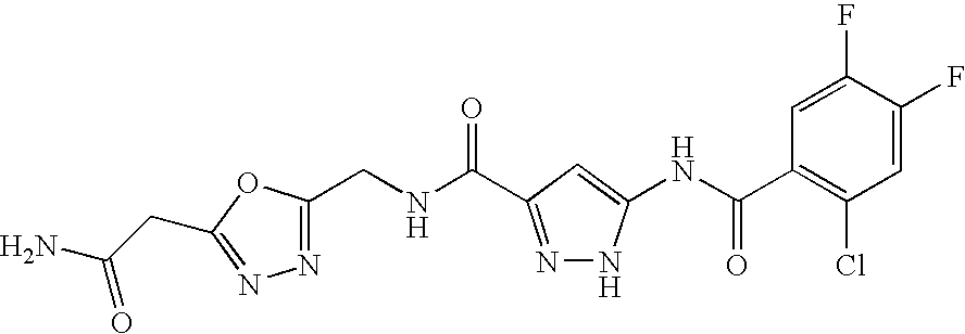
N1=C(CNC(=O)C2=NNC(NC(C3=C(Cl)C=C(F)C(F)=C3)=O)=C2)OC(CC(N)=O)=N1
